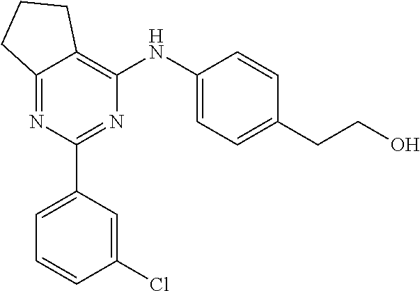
C12=NC(C3=CC=CC(Cl)=C3)=NC(NC3=CC=C(CCO)C=C3)=C1CCC2
